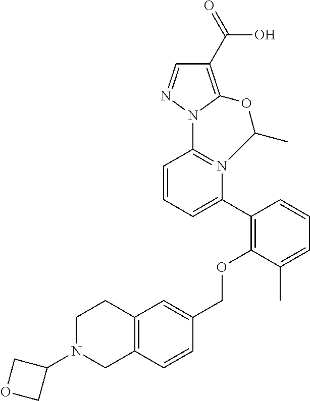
C1=CC=C(C2=C(OCC3=CC4=C(C=C3)CN(C3COC3)CC4)C(C)=CC=C2)N2=C1N1N=CC(C(=O)O)=C1OC2C
